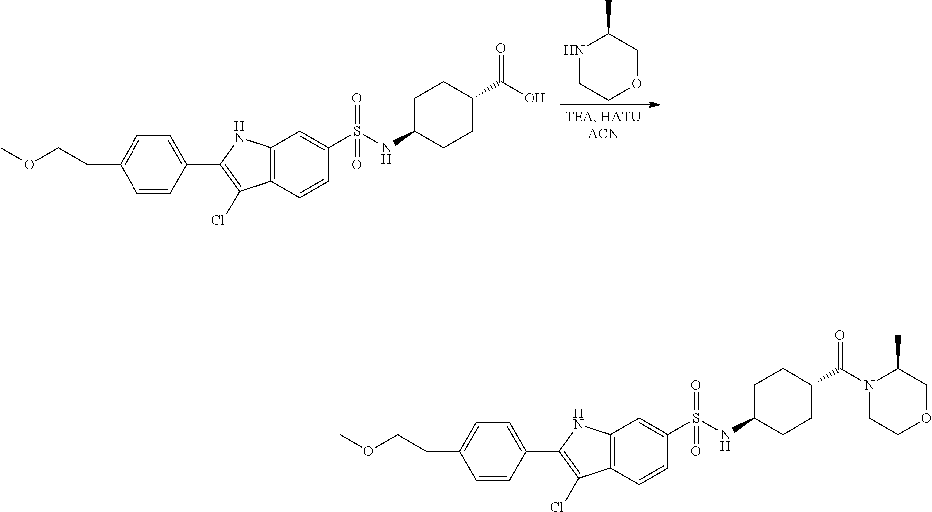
C1C(NS(=O)(=O)C2=CC3=C(C=C2)C(Cl)=C(C2=CC=C(CCOC)C=C2)N3)CCC(C(O)=O)C1.N1CCOCC1C.C1C(NS(=O)(=O)C2=CC3=C(C=C2)C(Cl)=C(C2=CC=C(CCOC)C=C2)N3)CCC(C(N2CCOCC2C)=O)C1
